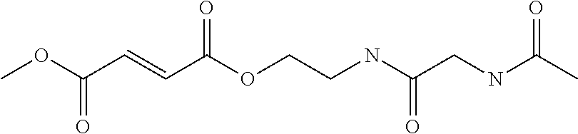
COC(C=CC(OCCNC(CNC(=O)C)=O)=O)=O
